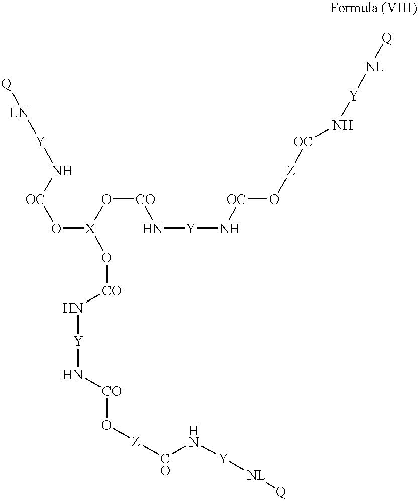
[Q][LN][Y]N[OC]O[X](O[CO]N[Y]N[CO]O[Z][CO]N[Y][NL][Q])O[CO]N[Y]N[OC]O[Z][OC]N[Y][NL][Q]
